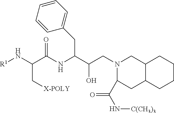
[R1]NC(C(NC(C(CN1C(C(N[C(CH3)3])=O)CC2C(C1)CCCC2)O)CC1=CC=CC=C1)=O)C[X-POLY]
